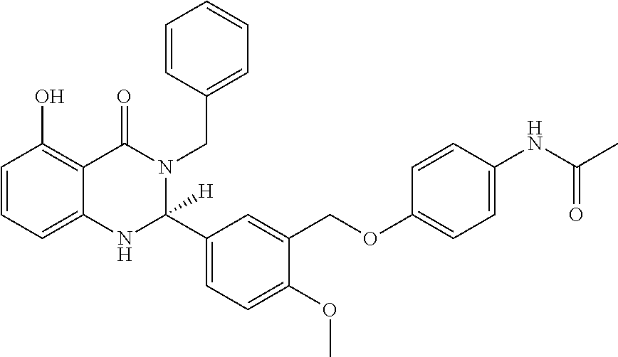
C1=CC=C2C(=C1O)C(=O)N(CC1=CC=CC=C1)C(C1=CC=C(OC)C(COC3=CC=C(NC(C)=O)C=C3)=C1)([H])N2
